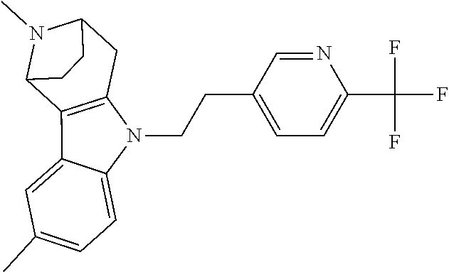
N1(C)C2C3=C(CC1CC2)N(CCC1=CC=C(C(F)(F)F)N=C1)C1=CC=C(C)C=C31
